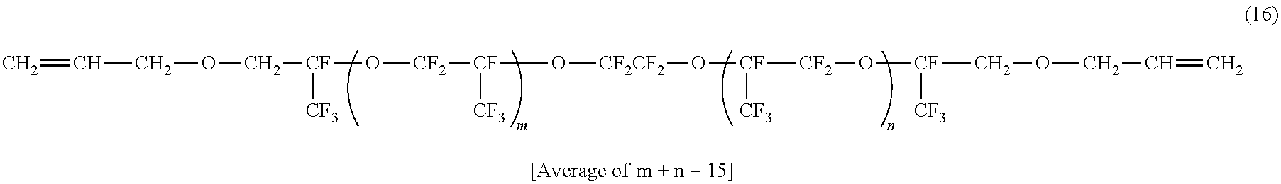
C=CCOC[CF]([CF3])O[CF2][CF]([CF3])O[CF2CF2]O[CF]([CF2]O[CF]([CF3])COCC=C)[CF3]
